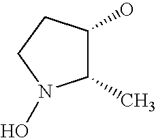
C1(C)C(O)CCN1O
